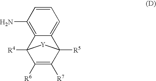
C1=CC(N)=C2C(=C1)C1([R5])C([R7])=C([R6])C2([R4])[Y]1
